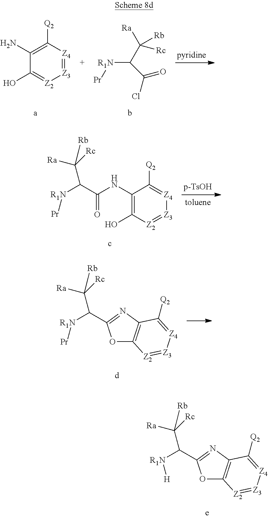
C([R1N][H])(C([Rc])([Ra])[Rb])C1=NC2=C(O1)[Z2]=[Z3][Z4]=C2[Q2].[Z3]1=[Z4]C([Q2])=C(N)C(O)=[Z2]1.[R1N](C(C(=O)Cl)C([Ra])([Rb])[Rc])[Pr].[Z3]1=[Z2]C(O)=C(NC(C([R1N][Pr])C([Rc])([Ra])[Rb])=O)C([Q2])=[Z4]1.C([R1N][Pr])(C([Rc])([Ra])[Rb])C1=NC2=C(O1)[Z2]=[Z3][Z4]=C2[Q2]
